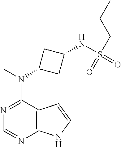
C1=NC2=C(C(N(C3CC(NS(=O)(CCC)=O)C3)C)=N1)C=CN2
